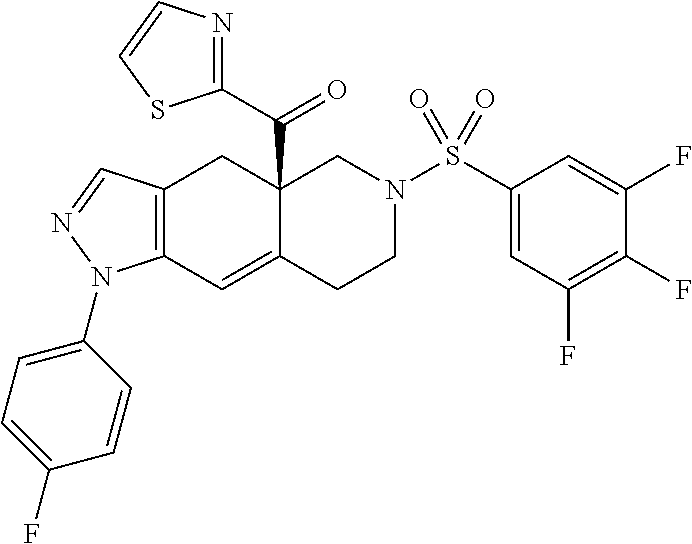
C12=C(C=C3C(C(C4=NC=CS4)=O)(C1)CN(S(C1=CC(F)=C(F)C(F)=C1)(=O)=O)CC3)N(C1=CC=C(F)C=C1)N=C2
